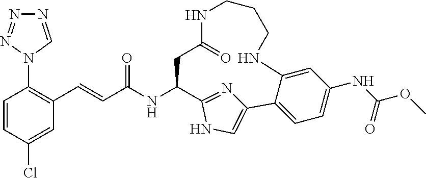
C1=CC(Cl)=CC(C=CC(NC2C3=NC(=CN3)C3=CC=C(NC(OC)=O)C=C3NCCCNC(=O)C2)=O)=C1N1N=NN=C1
